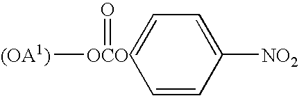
[(OA1)][OCO]=O.C1=CC=C([NO2])C=C1
